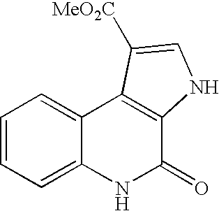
C1=CC=C2C(=C1)C1=C(C(=O)N2)NC=C1[MeO2C]
